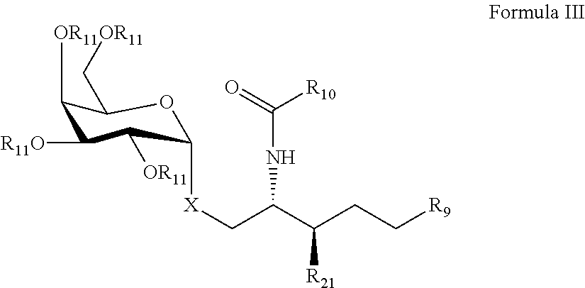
C1([OR11])C([R11O])C([OR11])C([X]CC(C(CC[R9])[R21])NC([R10])=O)OC1C[OR11]
